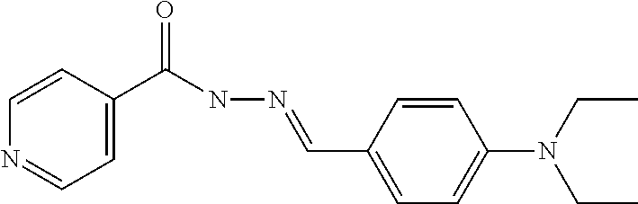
C1=CC(C(NN=CC2=CC=C(N(CC)CC)C=C2)=O)=CC=N1
